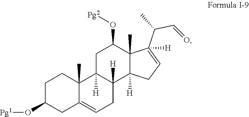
C1C(O[Pg1])CC2=CCC3([H])C([H])(C2(C)C1)CC(O[Pg2])C1(C)C3([H])CC=C1(C(C=O)C)[H]
